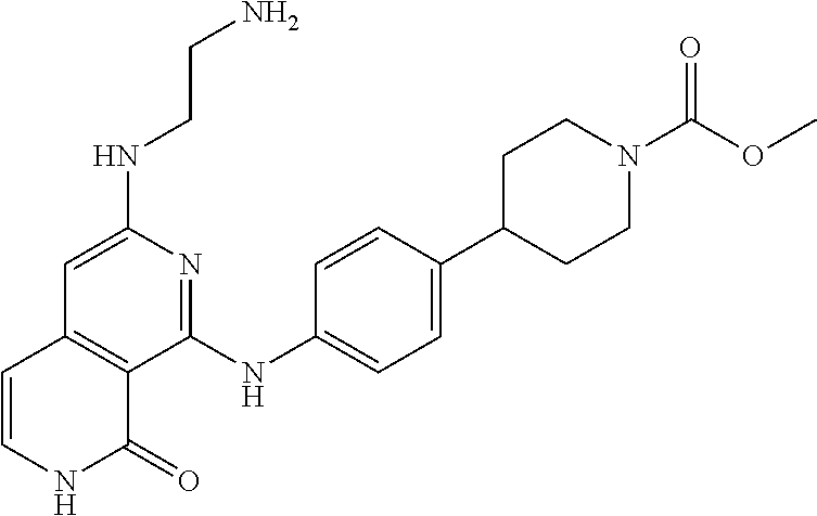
C1=C(NCCN)N=C(NC2=CC=C(C3CCN(C(=O)OC)CC3)C=C2)C2=C1C=CNC2=O
